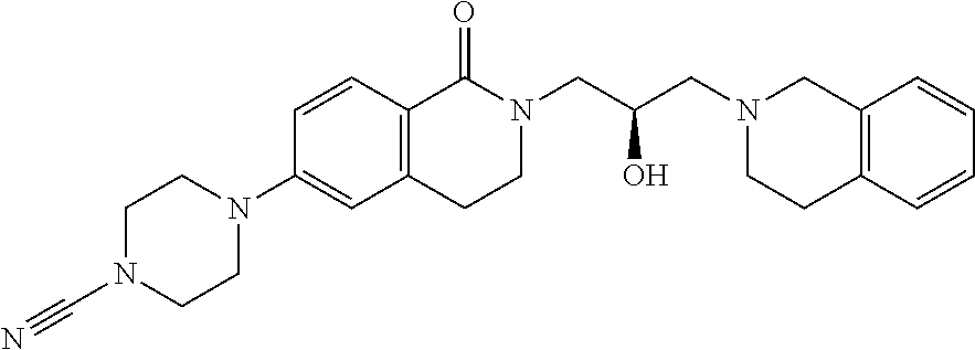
N1(C#N)CCN(C2=CC3=C(C=C2)C(=O)N(CC(CN2CCC4=C(C2)C=CC=C4)O)CC3)CC1
